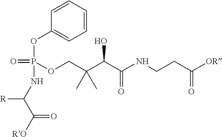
C1=CC(OP(=O)(OCC(C(C(NCCC([OR])=O)=O)O)(C)C)NC(C([RO])=O)[R])=CC=C1
